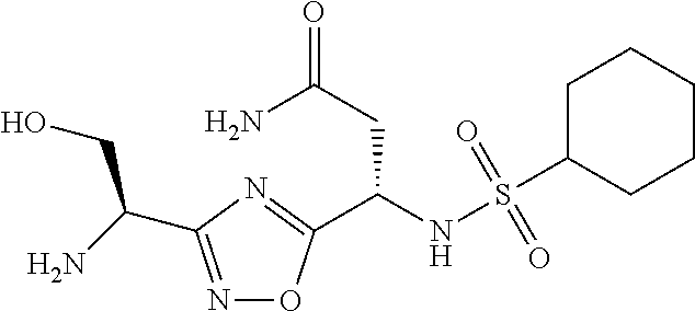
N1=C(C(N)CO)N=C(C(NS(C2CCCCC2)(=O)=O)CC(=O)N)O1
